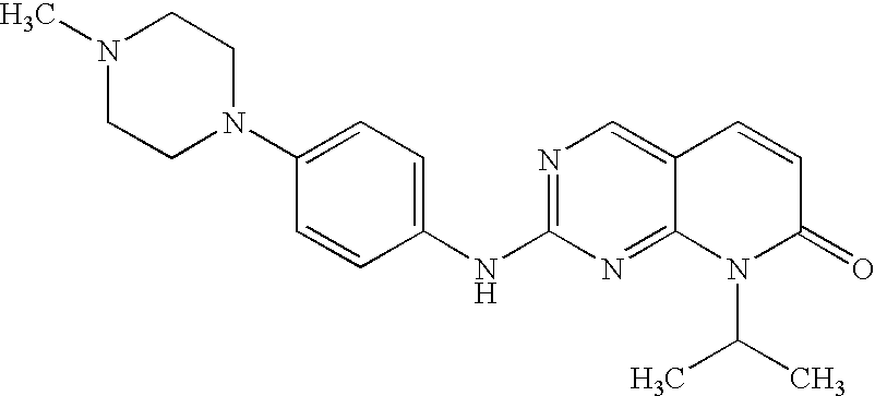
N1(C)CCN(C2=CC=C(NC3=NC=C4C(=N3)N(C(C)C)C(=O)C=C4)C=C2)CC1
